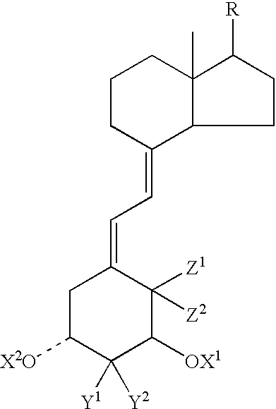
C1CC(=CC=C2CC([X2O])C([Y1])([Y2])C([OX1])C2([Z2])[Z1])C2C(C)(C1)C([R])CC2
